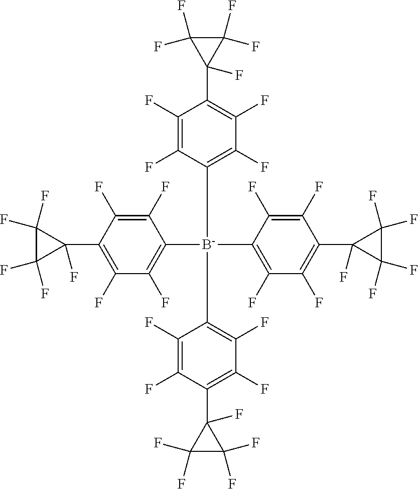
C1(F)=C(C2(F)C(F)(F)C2(F)F)C(F)=C(F)C([B-](C2=C(F)C(F)=C(C3(F)C(F)(F)C3(F)F)C(F)=C2F)(C2=C(F)C(F)=C(C3(F)C(F)(F)C3(F)F)C(F)=C2F)C2=C(F)C(F)=C(C3(F)C(F)(F)C3(F)F)C(F)=C2F)=C1F
